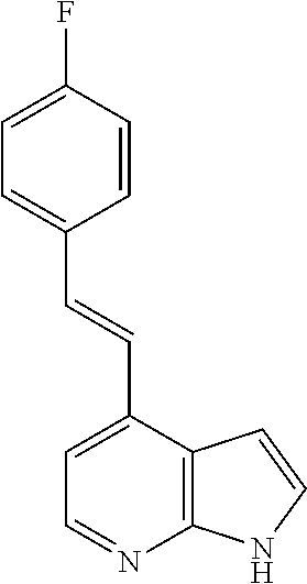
C1=C(C=CC2=CC=C(F)C=C2)C2=C(N=C1)NC=C2
